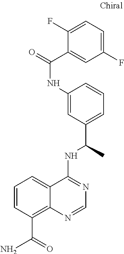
C1(NC(=O)C2=CC(F)=CC=C2F)=CC(C(C)NC2=NC=NC3=C(C(=O)N)C=CC=C23)=CC=C1
